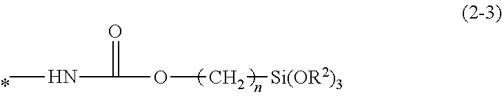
O(C[Si(OR2)3])C(=O)NC
